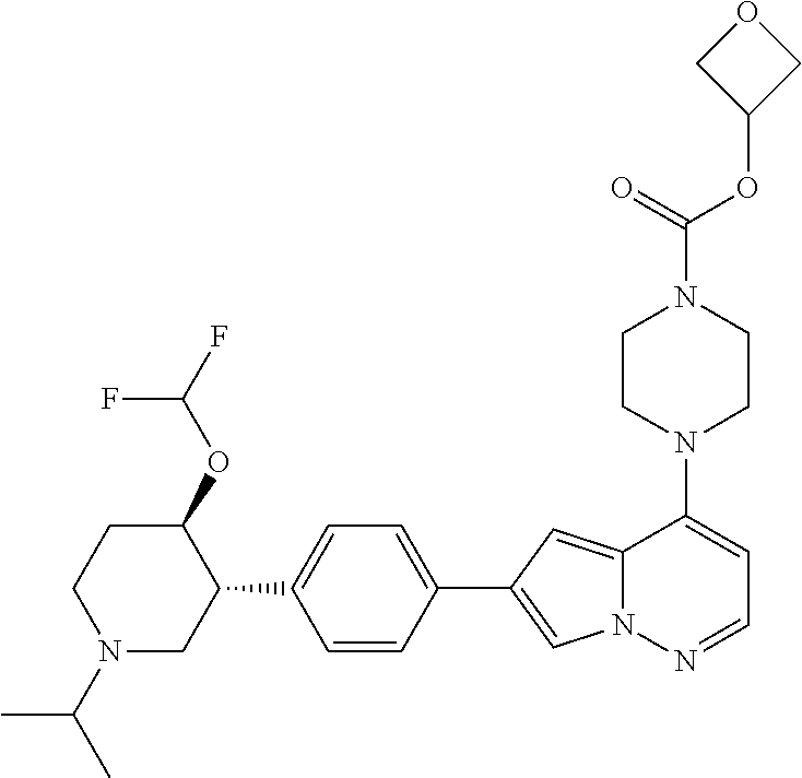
N1(C2=CC=NN3C2=CC(C2=CC=C(C4C(OC(F)F)CCN(C(C)C)C4)C=C2)=C3)CCN(C(OC2COC2)=O)CC1
